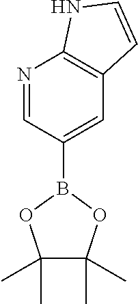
N1=CC(B2OC(C)(C)C(C)(C)O2)=CC2=C1NC=C2
